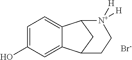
C1=C(O)C=C2C(=C1)C1CC2CC[N+]1([H])[H].[Br-]
